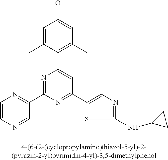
C1=C(C)C(C2=CC(C3=CN=C(NC4CC4)S3)=NC(C3=NC=CN=C3)=N2)=C(C)C=C1O
